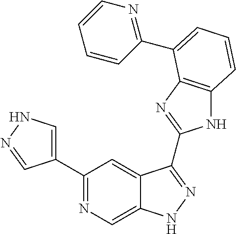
C1(C2=NC=C3C(=C2)C(C2=NC4=C(N2)C=CC=C4C2=NC=CC=C2)=NN3)=CNN=C1
